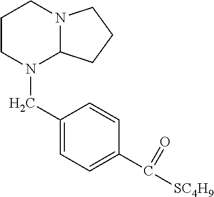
C1CN(CC2=CC=C(C([SC4H9])=O)C=C2)C2N(C1)CCC2
